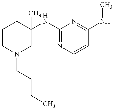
C1CN(CCCC)CC(NC2=NC=CC(NC)=N2)(C)C1
